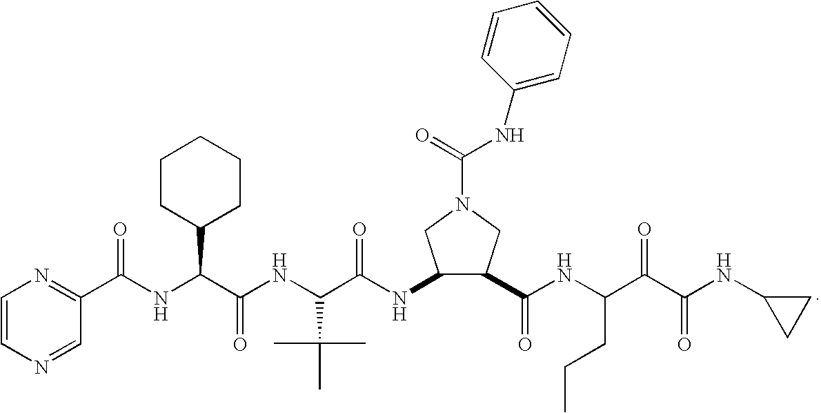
C1=CN=CC(C(NC(C(NC(C(NC2C(C(NC(C(C(NC3CC3)=O)=O)CCC)=O)CN(C(=O)NC3=CC=CC=C3)C2)=O)C(C)(C)C)=O)C2CCCCC2)=O)=N1
